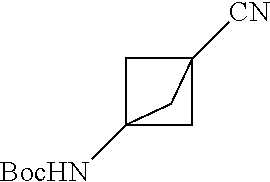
C12([BocHN])CC([CN])(C1)C2
